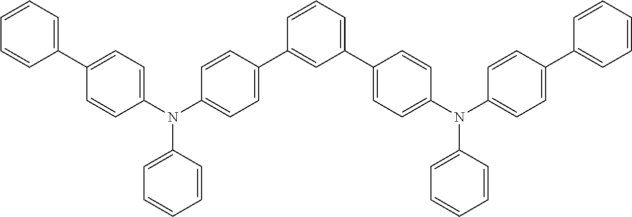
C1(C2=CC=C(N(C3=CC=C(C4=CC(C5=CC=C(N(C6=CC=C(C7=CC=CC=C7)C=C6)C6=CC=CC=C6)C=C5)=CC=C4)C=C3)C3=CC=CC=C3)C=C2)=CC=CC=C1
